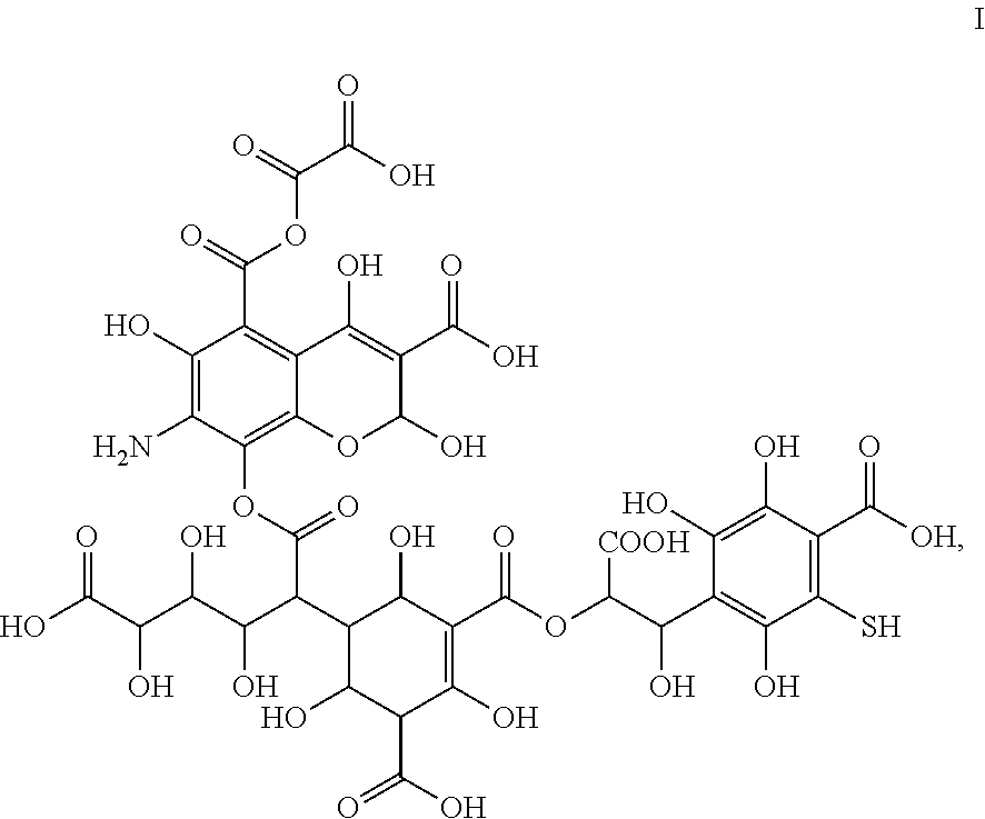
C1(C(C(C(C(C(O)=O)O)O)O)C(OC2=C3C(=C(C(=O)OC(C(O)=O)=O)C(O)=C2N)C(O)=C(C(O)=O)C(O)O3)=O)C(O)C(C(O)=O)C(O)=C(C(OC(C(C2=C(O)C(S)=C(C([OH])=O)C(O)=C2O)O)[COOH])=O)C1O
